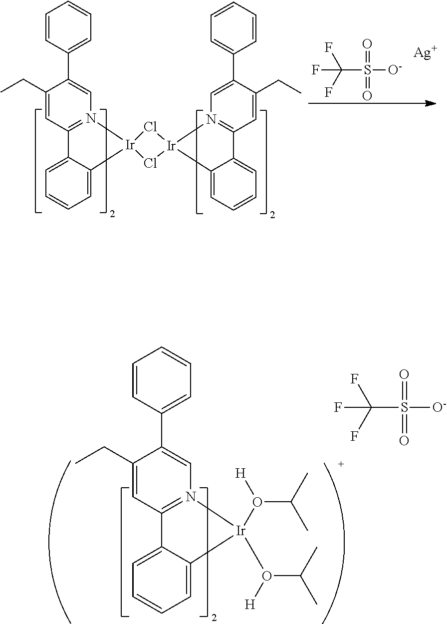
C(S([O-])(=O)=O)(F)(F)F.[Ag].C1=CC(C2=CN3=C(C=C2CC)C2=CC=CC=C2[Ir]32Cl[Ir]3(Cl2)N2=C(C=C(CC)C(C4=CC=CC=C4)=C2)C2=CC=CC=C23)=CC=C1.C1=CC(C2=CN3=C(C=C2CC)C2=CC=CC=C2[Ir]3(O(C(C)C)[H])O(C(C)C)[H])=CC=C1.C(S([O-])(=O)=O)(F)(F)F
